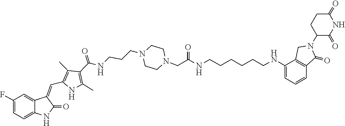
C1CN(CCCNC(C2=C(C)NC(C=C3C4=CC(F)=CC=C4NC3=O)=C2C)=O)CCN1CC(=O)NCCCCCCNC1=CC=CC2=C1CN(C1CCC(=O)NC1=O)C2=O
